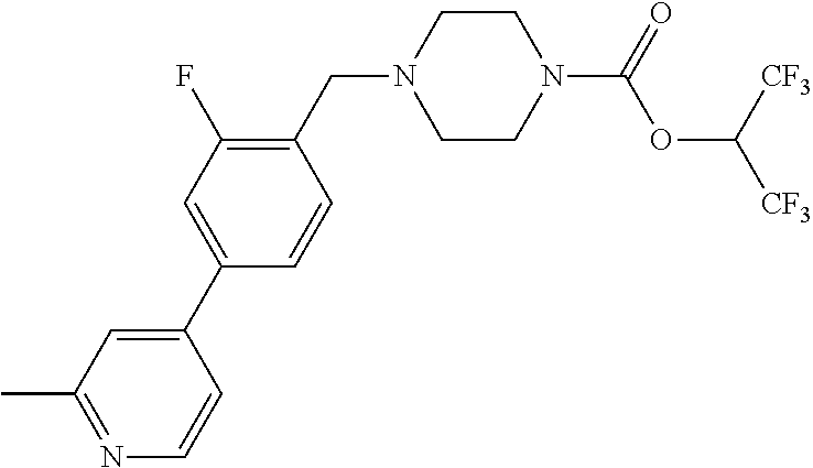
C1CN(C(=O)OC([CF3])[CF3])CCN1CC1=C(F)C=C(C2=CC(C)=NC=C2)C=C1
